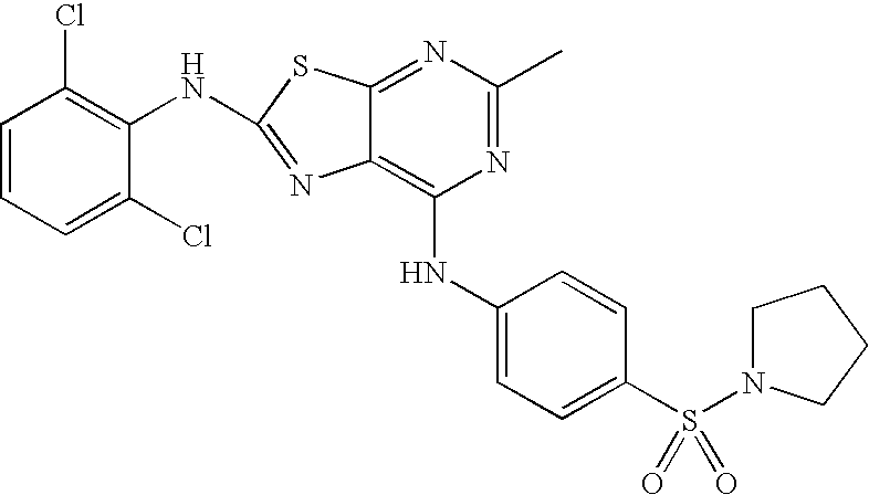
C1(NC2=C(Cl)C=CC=C2Cl)=NC2=C(NC3=CC=C(S(N4CCCC4)(=O)=O)C=C3)N=C(C)N=C2S1
